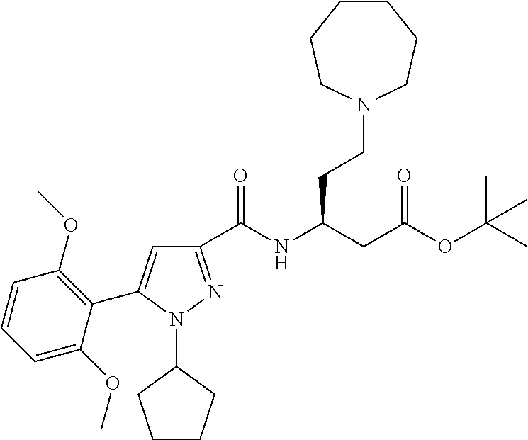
C1(C(NC(CC(OC(C)(C)C)=O)CCN2CCCCCC2)=O)=NN(C2CCCC2)C(C2=C(OC)C=CC=C2OC)=C1
